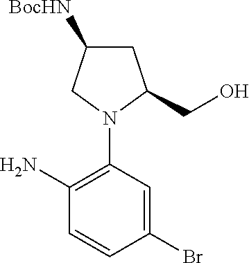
NC1=C(N2C(CO)CC([BocHN])C2)C=C(Br)C=C1
